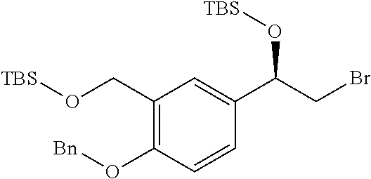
C1(CO[TBS])=C(O[Bn])C=CC(C(O[TBS])CBr)=C1
